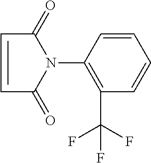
C1=CC(N2C(=O)C=CC2=O)=C(C(F)(F)F)C=C1
